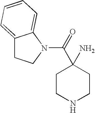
C12=CC=CC=C1N(C(=O)C1(N)CCNCC1)CC2
